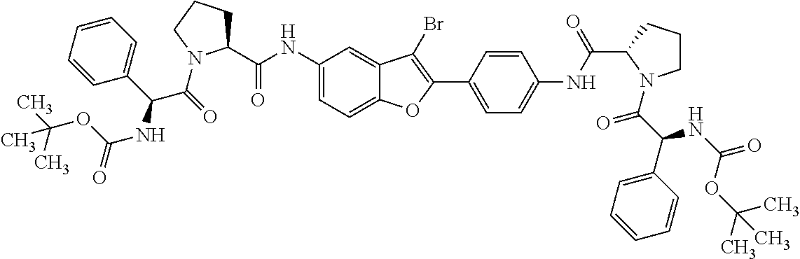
C1(NC(C2CCCN2C(=O)C(NC(OC(C)(C)C)=O)C2=CC=CC=C2)=O)=CC=C2C(=C1)C(Br)=C(C1=CC=C(NC(C3N(C(C(C4=CC=CC=C4)NC(=O)OC(C)(C)C)=O)CCC3)=O)C=C1)O2
